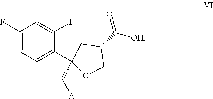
C1(F)=CC=C(C2(C[A])CC(C([OH])=O)CO2)C(F)=C1
